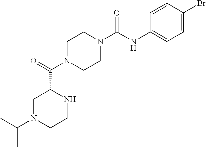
C1N(C(C2CN(C(C)C)CCN2)=O)CCN(C(NC2=CC=C(Br)C=C2)=O)C1
